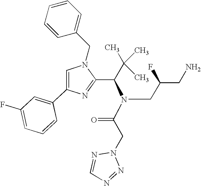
C1=C(C2=CC(F)=CC=C2)N=C(C(C(C)(C)C)N(C(CN2N=CN=N2)=O)CC(CN)F)N1CC1=CC=CC=C1
